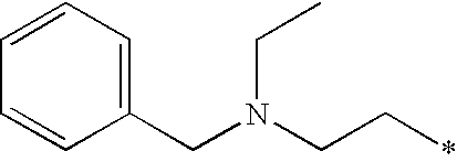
C1=CC=C(CN(CC*)CC)C=C1
